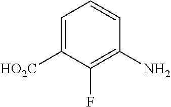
C1=C([HO2C])C(F)=C(N)C=C1
